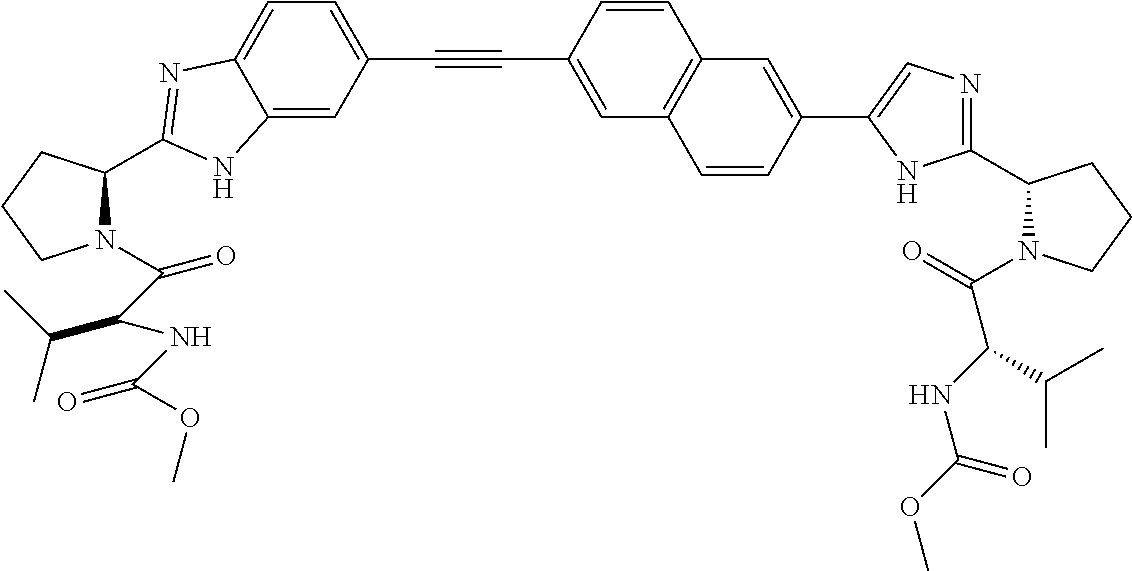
C1=CC(C#CC2=CC=C3C(=C2)NC(C2N(C(C(NC(OC)=O)C(C)C)=O)CCC2)=N3)=CC2=C1C=C(C1=CN=C(C3N(C(=O)C(NC(OC)=O)C(C)C)CCC3)N1)C=C2
